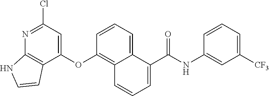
C1(OC2=C3C(=CC=C2)C(C(NC2=CC([CF3])=CC=C2)=O)=CC=C3)=CC(Cl)=NC2=C1C=CN2
